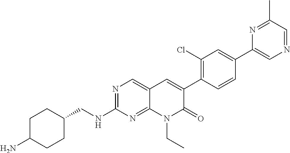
N1=C(C)C=NC=C1C1=CC(Cl)=C(C2=CC3=CN=C(NCC4CCC(N)CC4)N=C3N(CC)C2=O)C=C1
